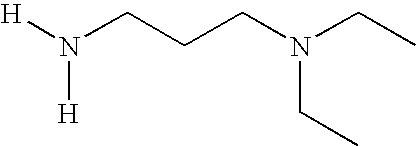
[H]N([H])CCCN(CC)CC
